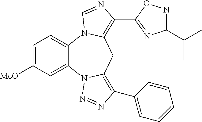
C1=C([MeO])C=C2C(=C1)N1C(=C(C3=NC(C(C)C)=NO3)N=C1)CC1=C(C3=CC=CC=C3)N=NN21
